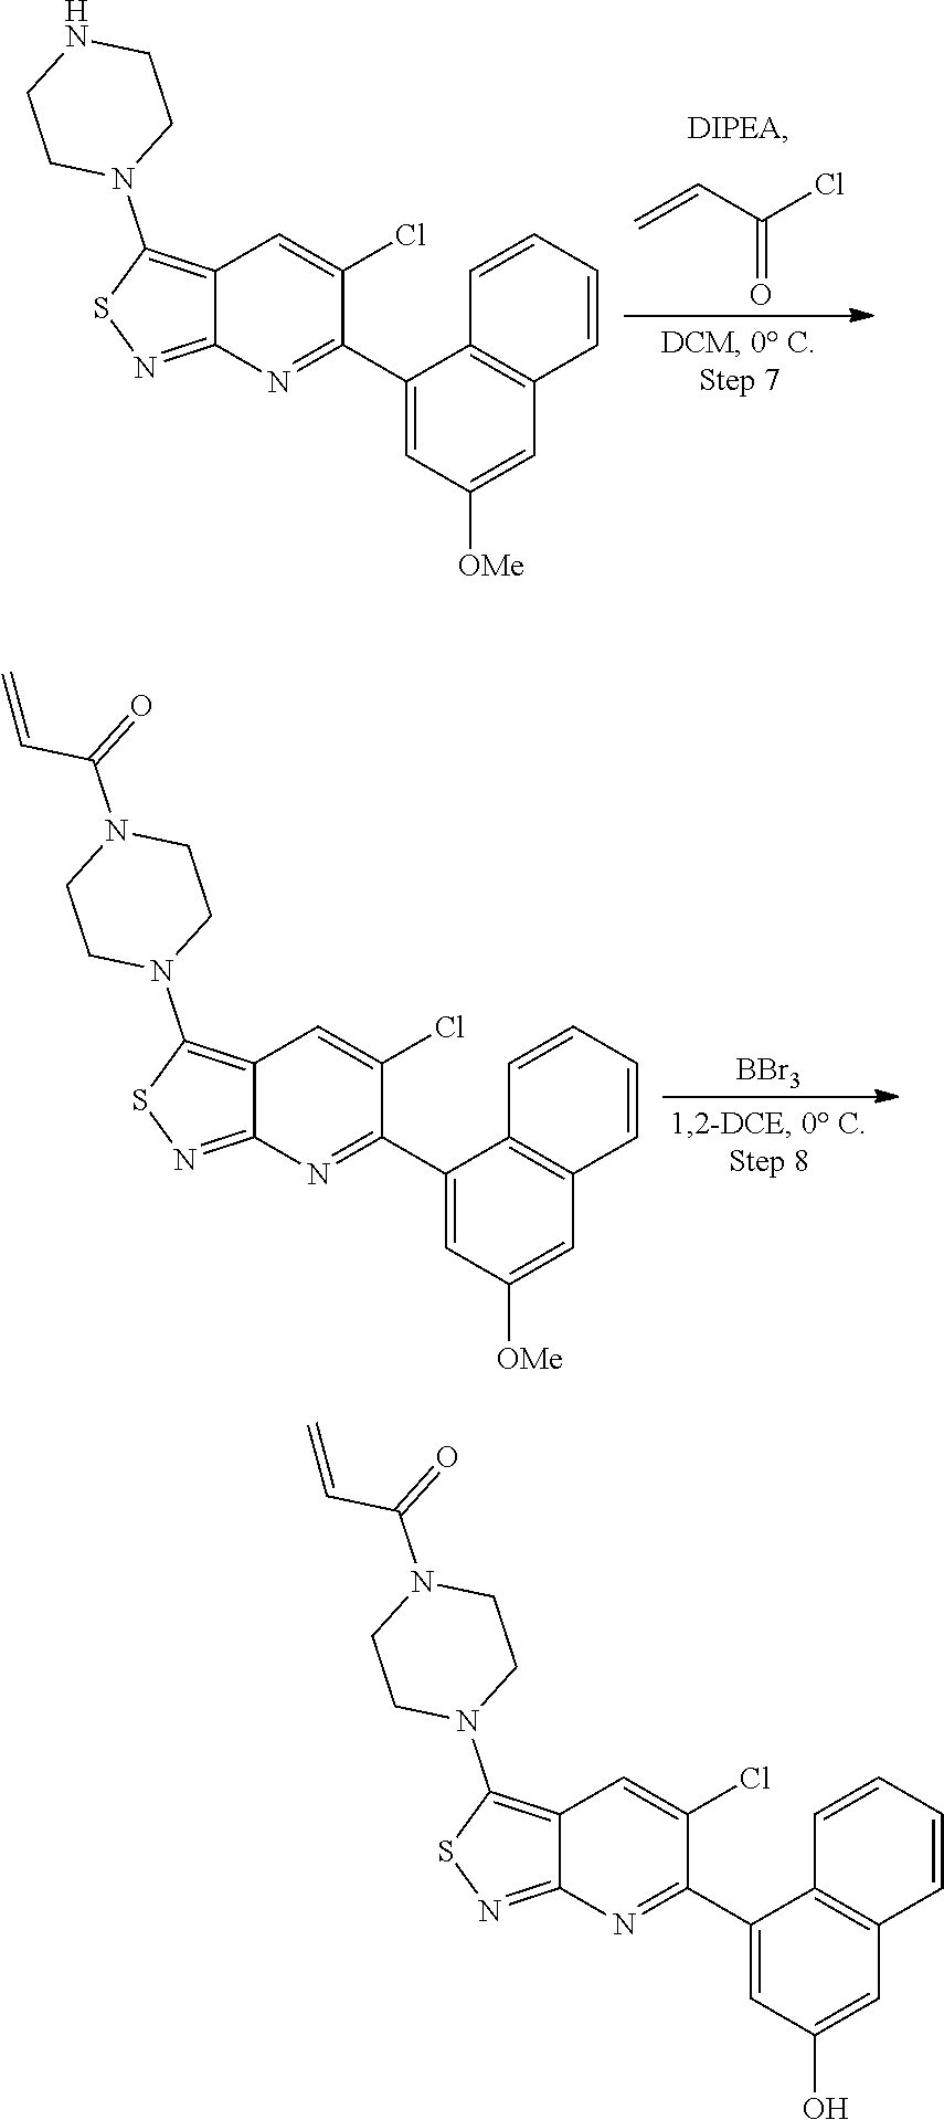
C=CC(Cl)=O.C12=C(N3CCNCC3)SN=C1N=C(C1=CC([OMe])=CC3=C1C=CC=C3)C(Cl)=C2.[BBr3].C12=C(N3CCN(C(=O)C=C)CC3)SN=C1N=C(C1=CC([OMe])=CC3=C1C=CC=C3)C(Cl)=C2.C12=C(N3CCN(C(=O)C=C)CC3)SN=C1N=C(C1=CC(O)=CC3=C1C=CC=C3)C(Cl)=C2
